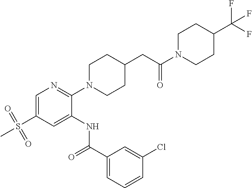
C1=C(S(=O)(=O)C)C=C(NC(C2=CC=CC(Cl)=C2)=O)C(N2CCC(CC(N3CCC(C(F)(F)F)CC3)=O)CC2)=N1
